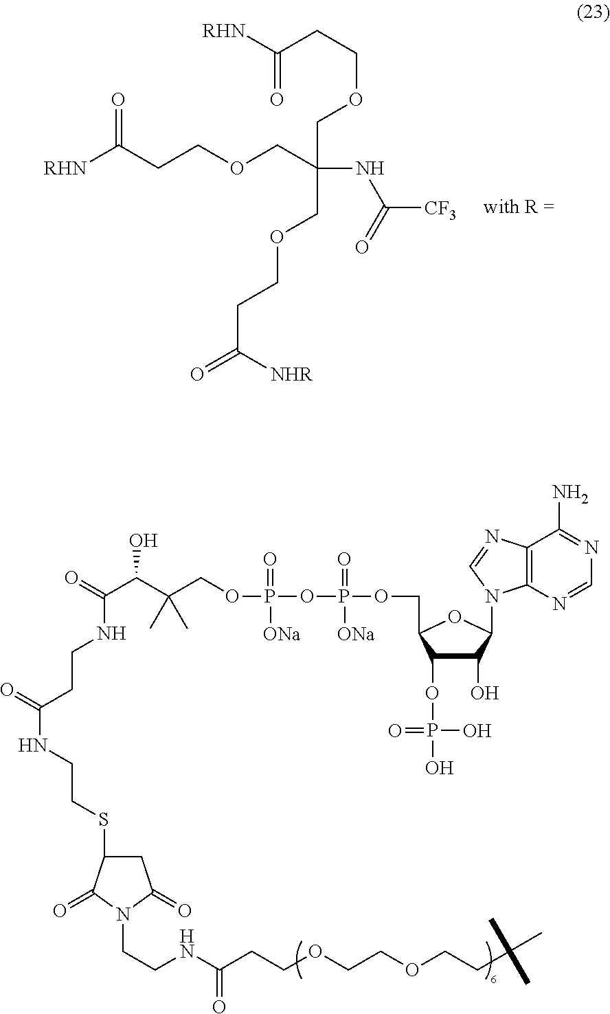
[RHN]C(CCOCC(NC([CF3])=O)(COCCC([RHN])=O)COCCC(=O)[NHR])=O.C1(O)C(OP(O)(O)=O)C(COP(OP(OCC(C(O)C(NCCC(=O)NCCSC2CC(=O)N(CCNC(CCOCCOCCC(C)(C)C)=O)C2=O)=O)(C)C)(=O)[ONa])(=O)[ONa])OC1N1C2=C(N=C1)C(N)=NC=N2
